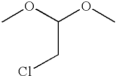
COC(CCl)OC
